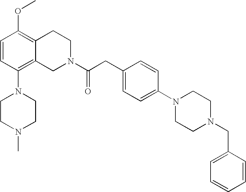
C1=CC(N2CCN(C)CC2)=C2C(=C1OC)CCN(C(CC1=CC=C(N3CCN(CC4=CC=CC=C4)CC3)C=C1)=O)C2
